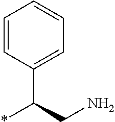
C1=CC(C(CN)*)=CC=C1
